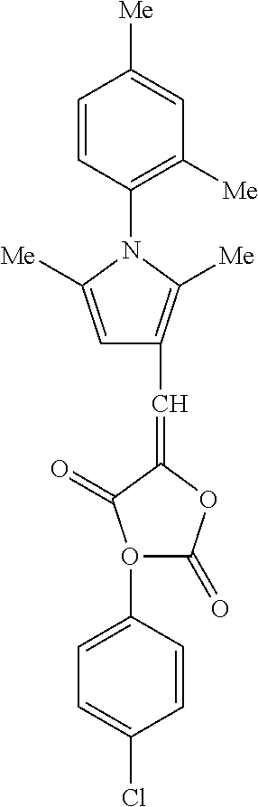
O1(C2=CC=C(Cl)C=C2)C(=O)OC(=CC2=C([Me])N(C3=C([Me])C=C([Me])C=C3)C([Me])=C2)C1=O
